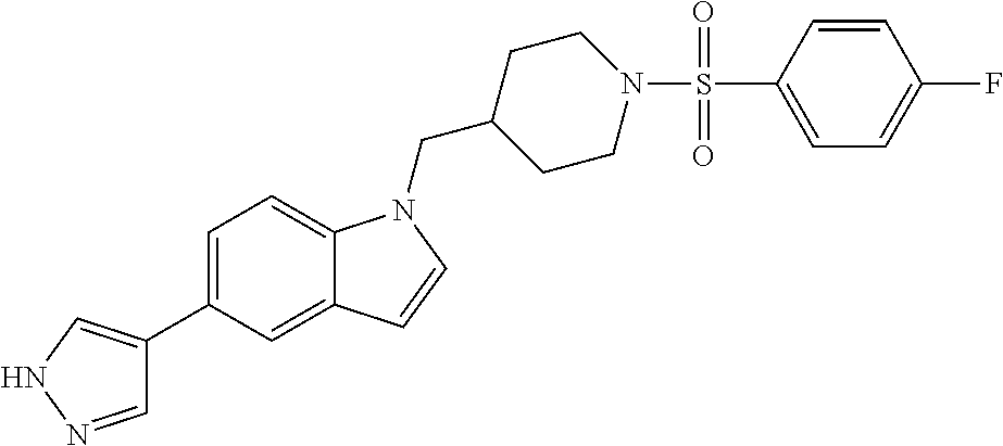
C1=NNC=C1C1=CC=C2C(=C1)C=CN2CC1CCN(S(C2=CC=C(F)C=C2)(=O)=O)CC1
